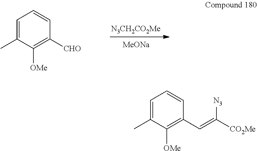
C1=C(C)C([OMe])=C([CHO])C=C1.[N3CH2CO2Me].[MeONa].C1=C(C)C([OMe])=C(C=C([CO2Me])[N3])C=C1
